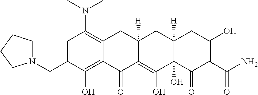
C1=C(CN2CCCC2)C(O)=C2C(=C1N(C)C)CC1([H])C(=C(O)C3(O)C([H])(C1)CC(O)=C(C(N)=O)C3=O)C2=O
